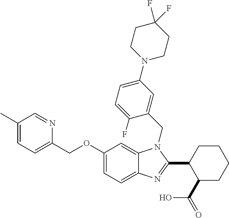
C1(C)=CC=C(COC2=CC=C3C(=C2)N(CC2=CC(N4CCC(F)(F)CC4)=CC=C2F)C(C2C(C(=O)O)CCCC2)=N3)N=C1
